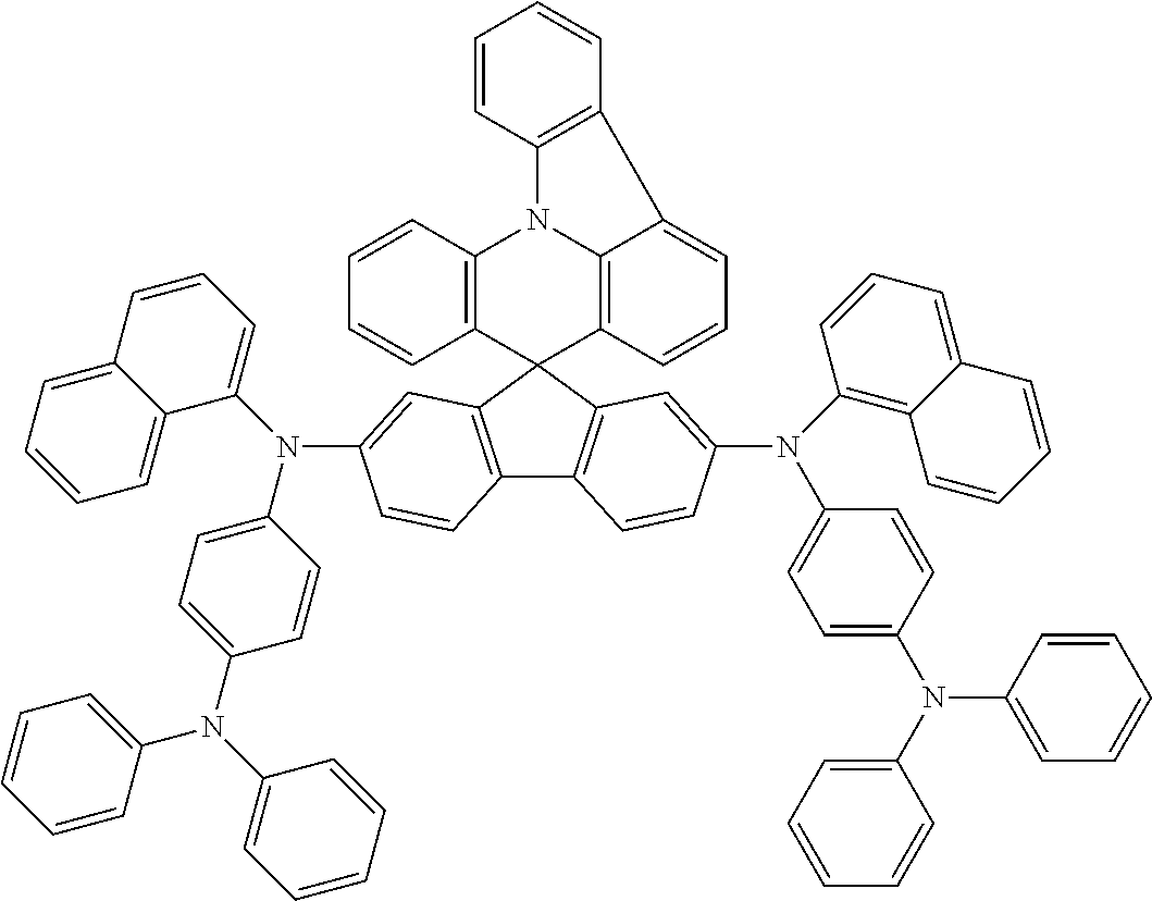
C12=C(C=C(N(C3=CC=C(N(C4=CC=CC=C4)C4=CC=CC=C4)C=C3)C3=CC=CC4=CC=CC=C34)C=C1)C1(C3=C2C=CC(N(C2=C4C(=CC=C2)C=CC=C4)C2=CC=C(N(C4=CC=CC=C4)C4=CC=CC=C4)C=C2)=C3)C2=C(N3C4=C1C=CC=C4C1=C3C=CC=C1)C=CC=C2
